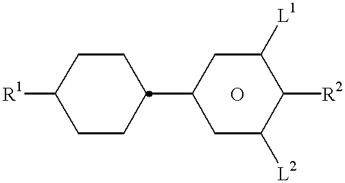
[R1]C1CCC(C2CC([L2])C([R2])C([L1])C2)CC1.O
